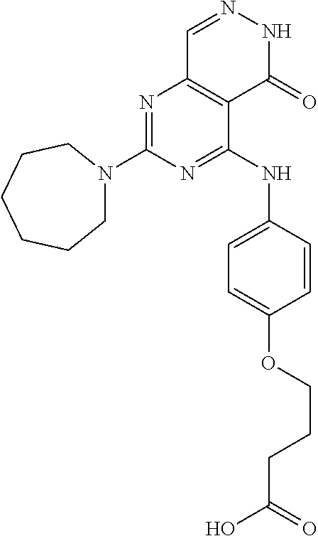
N1=C(N2CCCCCC2)N=C(NC2=CC=C(OCCCC(=O)O)C=C2)C2=C1C=NNC2=O
